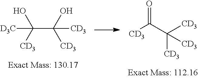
C(C(O)([CD3])[CD3])([CD3])(O)[D3C].[CD3]C(C([CD3])([CD3])[CD3])=O
